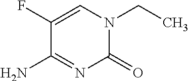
C1(=O)N(CC)C=C(F)C(N)=N1
